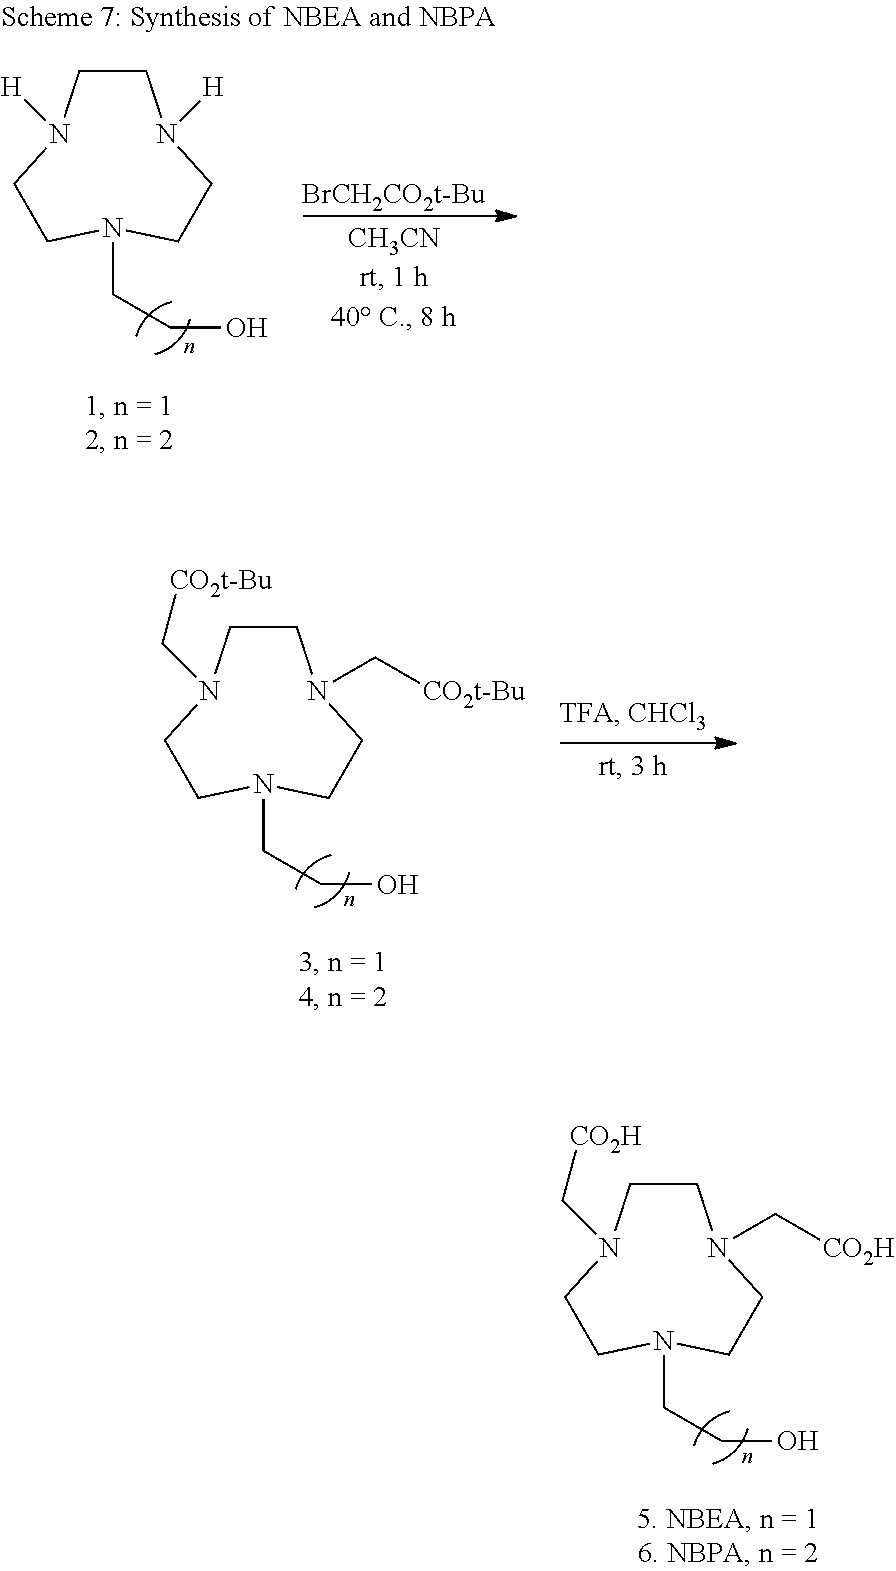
C1CN([H])CCN(CCO)CCN1[H].[BrCH2CO2t-Bu].C1CN(C[CO2t-Bu])CCN(CCO)CCN1C[CO2t-Bu].C1CN(C[CO2H])CCN(CCO)CCN1C[CO2H]
